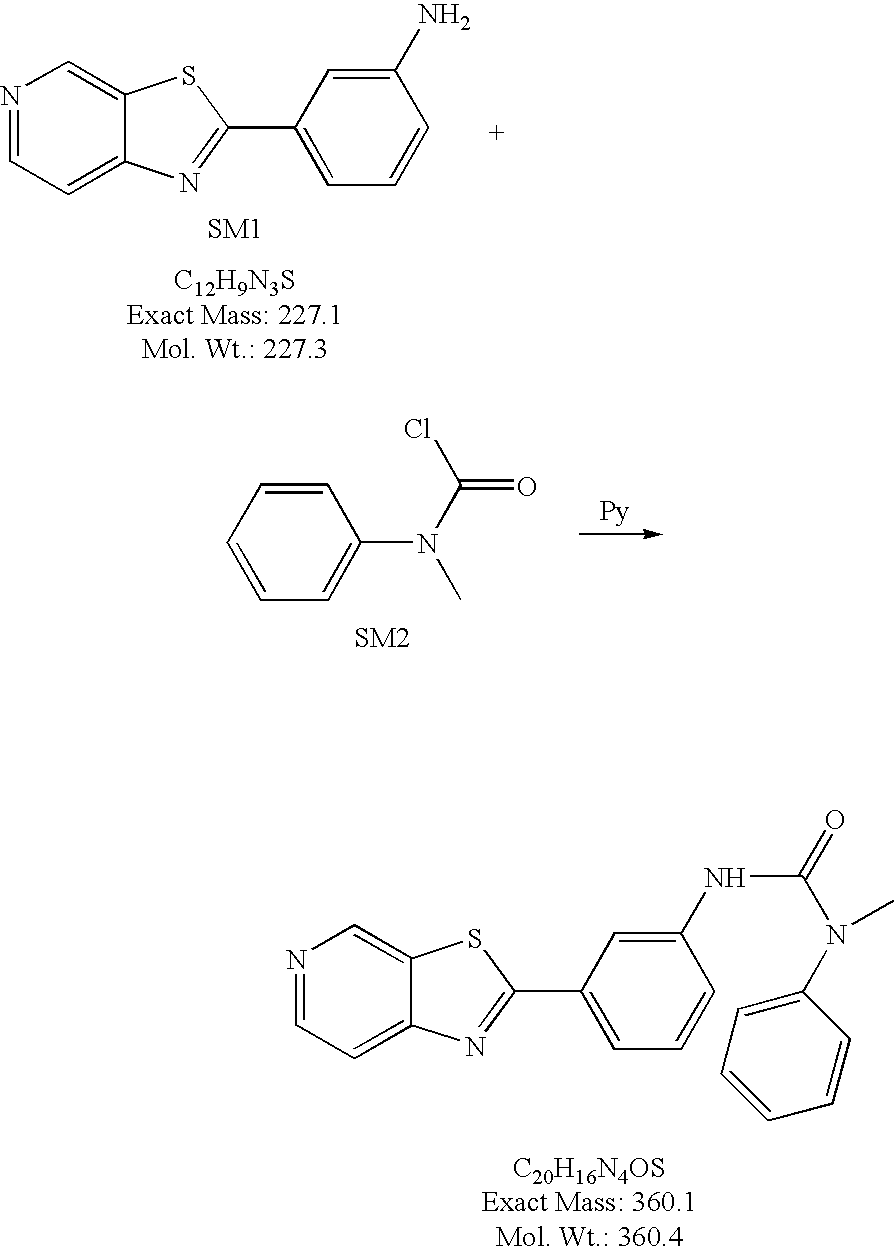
N1=CC=C2C(=C1)SC(C1=CC=CC(N)=C1)=N2.C1=CC=CC=C1N(C(Cl)=O)C.N1=CC=C2C(=C1)SC(C1=CC=CC(NC(N(C)C3=CC=CC=C3)=O)=C1)=N2
